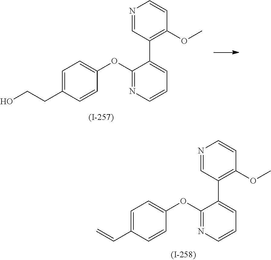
N1=CC(C2=CC=CN=C2OC2=CC=C(C=C)C=C2)=C(OC)C=C1.N1=CC(C2=CC=CN=C2OC2=CC=C(CCO)C=C2)=C(OC)C=C1
